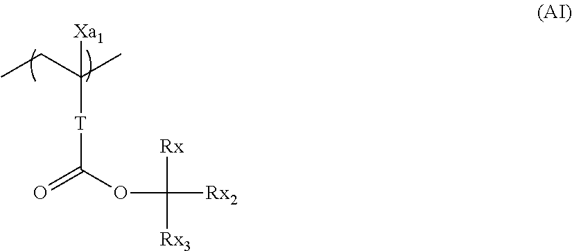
CCC(C)([Xa1])[T]C(=O)OC([Rx2])([Rx])[Rx3]
